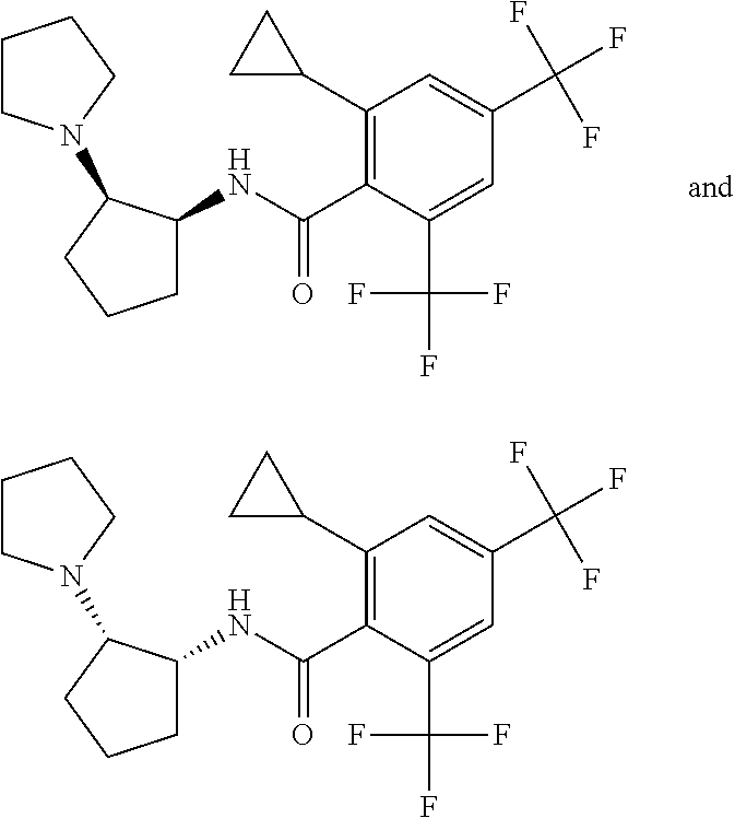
C1(C2CC2)=C(C(NC2CCCC2N2CCCC2)=O)C(C(F)(F)F)=CC(C(F)(F)F)=C1.C1(C2CC2)=C(C(NC2CCCC2N2CCCC2)=O)C(C(F)(F)F)=CC(C(F)(F)F)=C1
